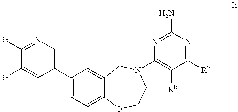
C1([R2])=CC(C2=CC=C3C(=C2)CN(C2=C([R8])C([R7])=NC(N)=N2)CCO3)=CN=C1[R1]
